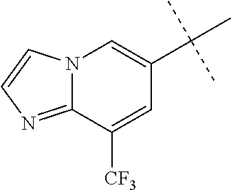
C12=NC=CN1C=C(C(C)(C)C)C=C2[CF3]
